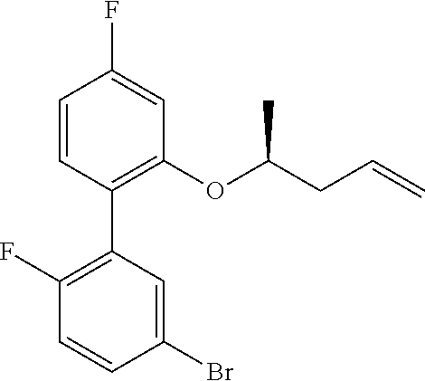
C1=CC(C2=C(F)C=CC(Br)=C2)=C(OC(CC=C)C)C=C1F
